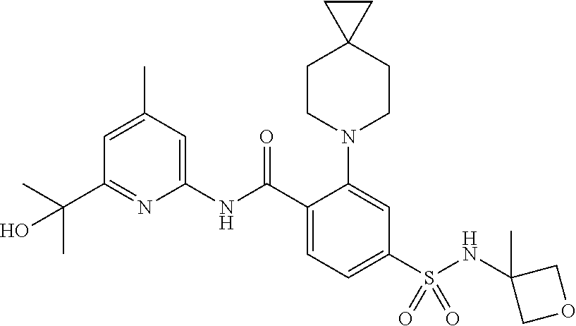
CC(C)(C1=NC(NC(C2=CC=C(S(NC3(C)COC3)(=O)=O)C=C2N2CCC3(CC2)CC3)=O)=CC(C)=C1)O
